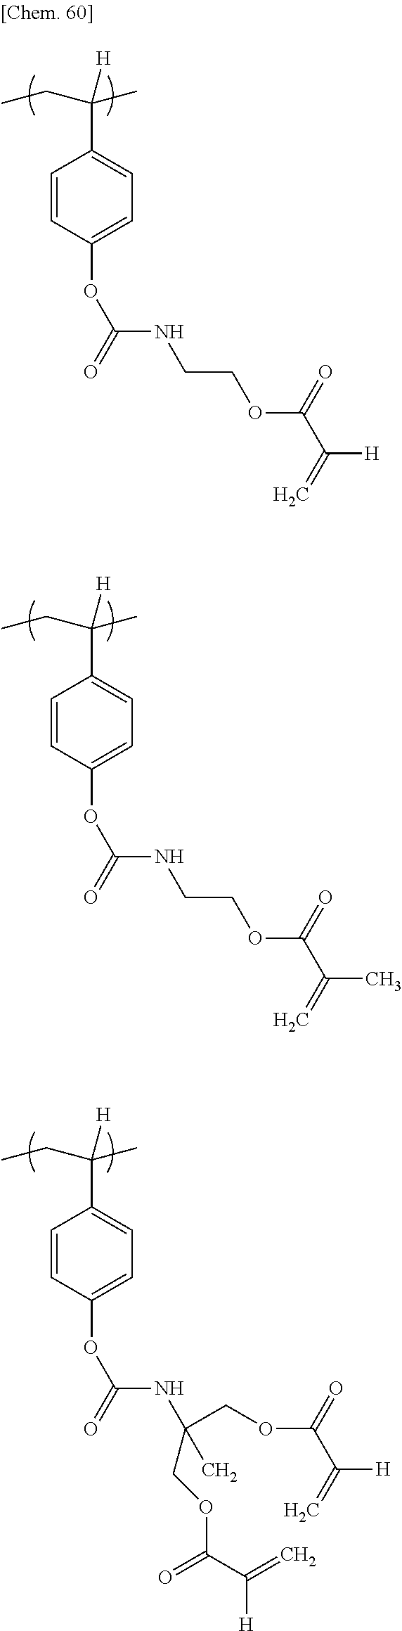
C1=CC(OC(NCCOC(C(=C)[H])=O)=O)=CC=C1C(CC)(C)[H].C1=CC(OC(NCCOC(C(=C)C)=O)=O)=CC=C1C(CC)(C)[H].C1=CC(OC(NC(COC(C(=C)[H])=O)(C)COC(C(=C)[H])=O)=O)=CC=C1C(CC)(C)[H]
